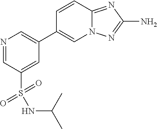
N1=CC(S(=O)(=O)NC(C)C)=CC(C2=CN3C(=NC(N)=N3)C=C2)=C1
